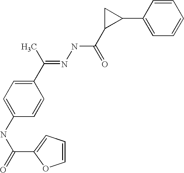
C1=CC(C2CC2C(=O)NN=C(C2=CC=C(NC(=O)C3=CC=CO3)C=C2)C)=CC=C1
